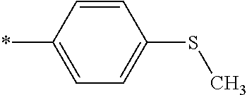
C1=C(*)C=CC(SC)=C1
